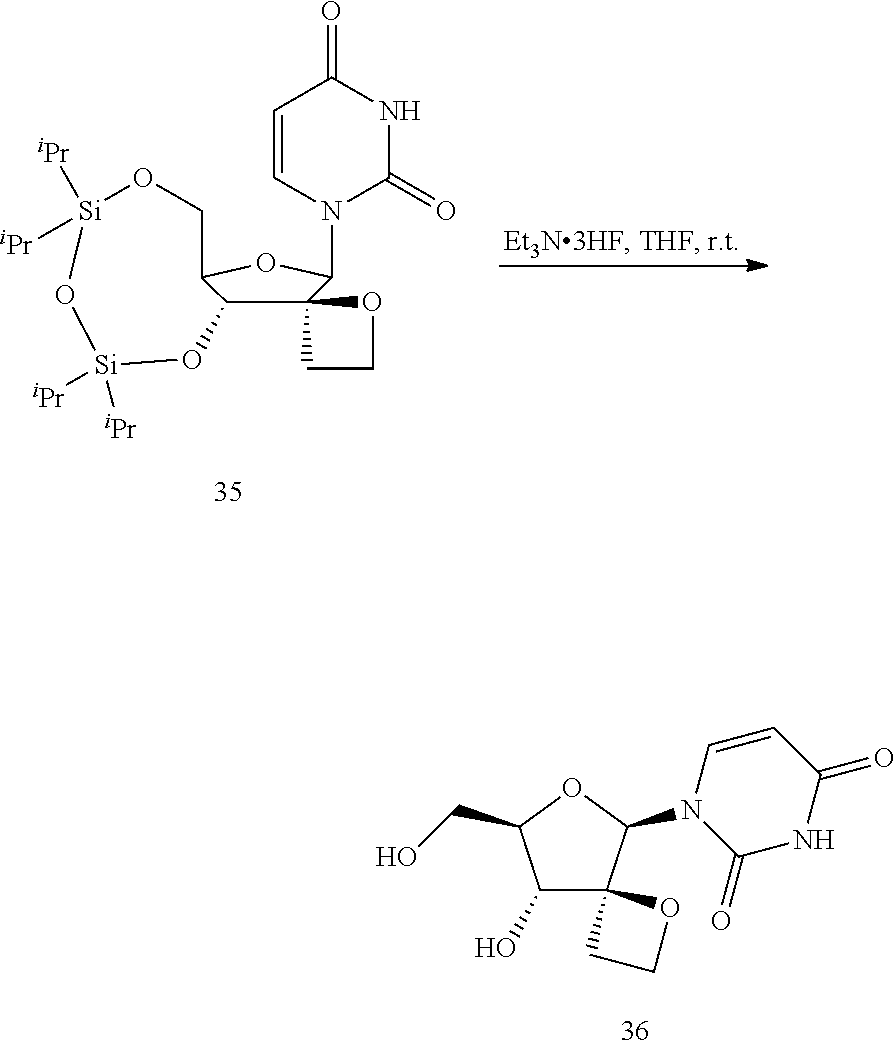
C1(O)C2(C(N3C(=O)NC(=O)C=C3)OC1CO)CCO2.C12(C3C(OC1N1C(=O)NC(=O)C=C1)CO[Si]([iPr])([iPr])O[Si]([iPr])([iPr])O3)CCO2
